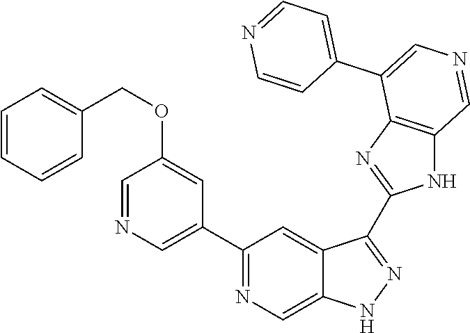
C1(C2=CN=CC(OCC3=CC=CC=C3)=C2)=NC=C2C(=C1)C(C1=NC3=C(N1)C=NC=C3C1=CC=NC=C1)=NN2
